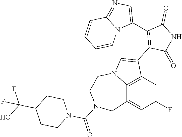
C12=C3C=C(F)C=C1CN(C(=O)N1CCC(C(O)(F)F)CC1)CCN2C=C3C1=C(C2=CN=C3N2C=CC=C3)C(=O)NC1=O
